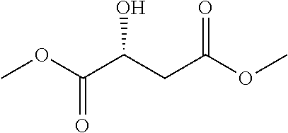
COC(C(CC(OC)=O)O)=O
